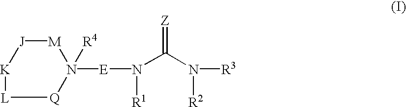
[J]1[K][L][Q]N([E]N([R1])C(N([R2])[R3])=[Z])([R4])[M]1
